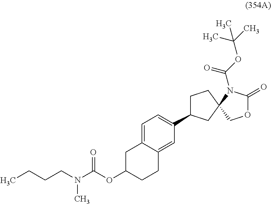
C1C(OC(N(CCCC)C)=O)CCC2=CC(C3CCC4(C3)COC(=O)N4C(OC(C)(C)C)=O)=CC=C12
